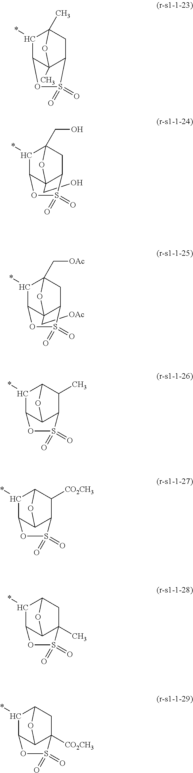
C12C3(C)C(C(*)C(C)(C1)O3)OS2(=O)=O.C(O)C12C3CC(CO)(C(*)C1OS3(=O)=O)O2.C([OAc])C12C3CC(C[OAc])(C(*)C1OS3(=O)=O)O2.C12C3C(C(*)C(C1C)O3)OS2(=O)=O.C12C3C(C(*)C(C1[CO2CH3])O3)OS2(=O)=O.C12(C)C3C(C(*)C(C1)O3)OS2(=O)=O.C12([CO2CH3])C3C(C(*)C(C1)O3)OS2(=O)=O
